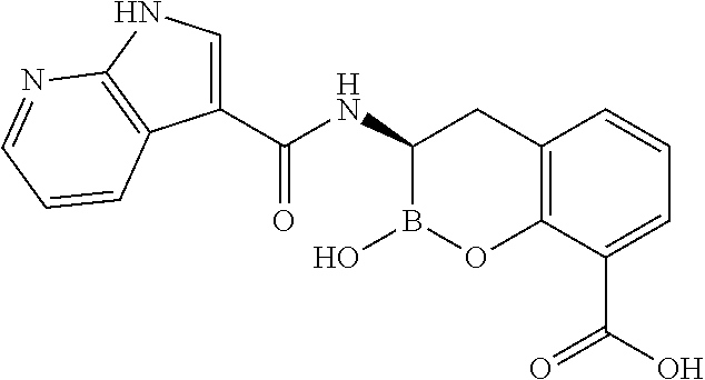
C1(NC(=O)C2=CNC3=C2C=CC=N3)B(O)OC2=C(C1)C=CC=C2C(O)=O
